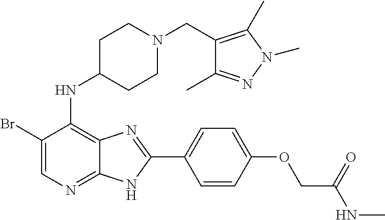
C1(Br)=CN=C2C(=C1NC1CCN(CC3=C(C)N(C)N=C3C)CC1)N=C(C1=CC=C(OCC(NC)=O)C=C1)N2
